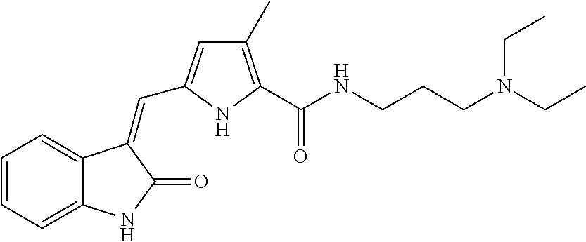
C1=CC=C2C(=C1)C(=CC1=CC(C)=C(C(NCCCN(CC)CC)=O)N1)C(=O)N2
